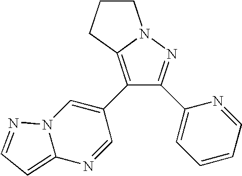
C1CCC2=C(C3=CN4C(=CC=N4)N=C3)C(C3=CC=CC=N3)=NN12
